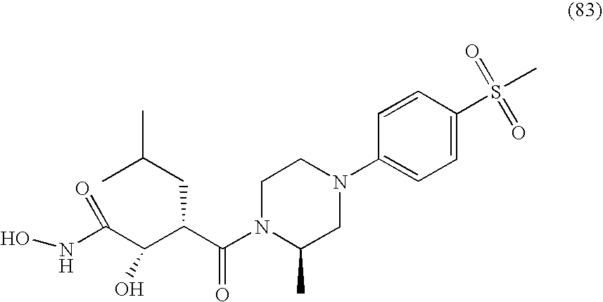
ONC(C(C(C(N1C(C)CN(C2=CC=C(S(C)(=O)=O)C=C2)CC1)=O)CC(C)C)O)=O
